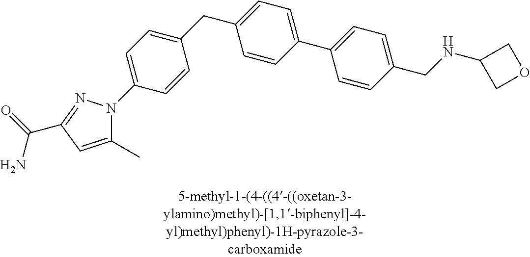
C1=C(CC2=CC=C(C3=CC=C(CNC4COC4)C=C3)C=C2)C=CC(N2C(C)=CC(C(=O)N)=N2)=C1
